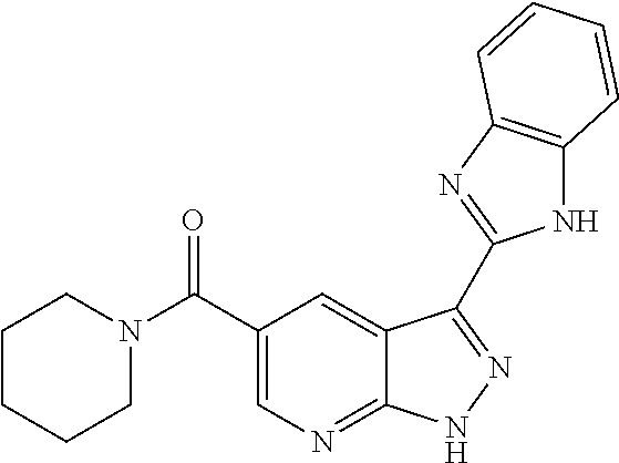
C(C1=CN=C2C(=C1)C(C1=NC3=C(N1)C=CC=C3)=NN2)(=O)N1CCCCC1
